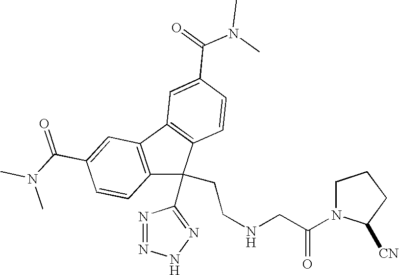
N1=NNN=C1C1(CCNCC(=O)N2CCCC2[CN])C2=C(C3=C1C=CC(C(=O)N(C)C)=C3)C=C(C(N(C)C)=O)C=C2
